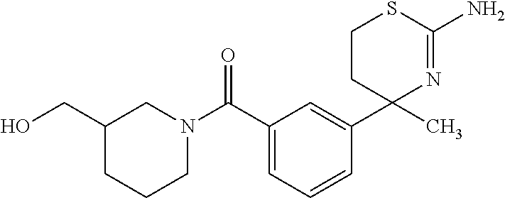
C1=C(C2(C)CCSC(N)=N2)C=CC=C1C(=O)N1CCCC(CO)C1
